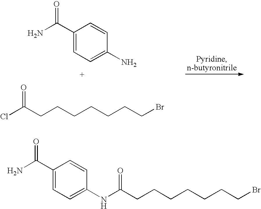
C1(C(N)=O)=CC=C(N)C=C1.ClC(CCCCCCCBr)=O.C1(C(N)=O)=CC=C(NC(CCCCCCCBr)=O)C=C1
